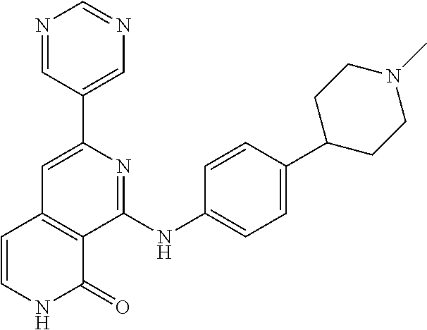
C1(C2=CN=CN=C2)=CC2=C(C(NC3=CC=C(C4CCN(C)CC4)C=C3)=N1)C(=O)NC=C2
